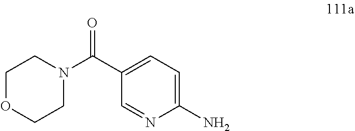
C1OCCN(C(=O)C2=CC=C(N)N=C2)C1
